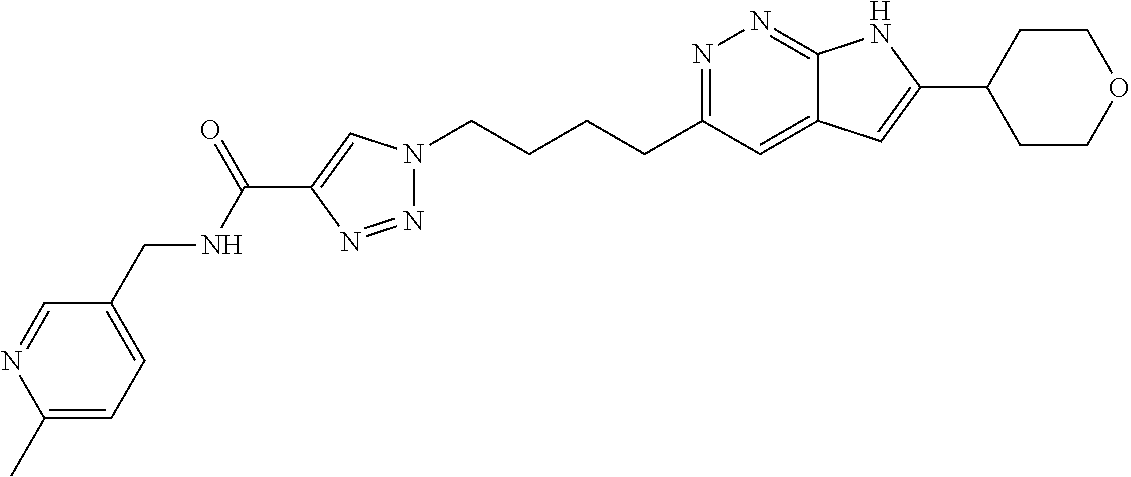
N1=C(CCCCN2N=NC(C(NCC3=CC=C(C)N=C3)=O)=C2)C=C2C(=N1)NC(C1CCOCC1)=C2
